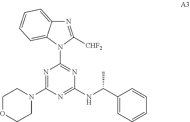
N1=C([CHF2])N(C2=NC(NC(C3=CC=CC=C3)C)=NC(N3CCOCC3)=N2)C2=CC=CC=C12
